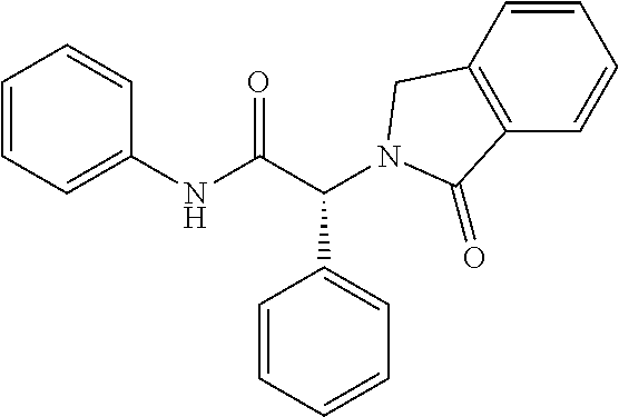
C1(NC(C(C2=CC=CC=C2)N2CC3=C(C=CC=C3)C2=O)=O)=CC=CC=C1
